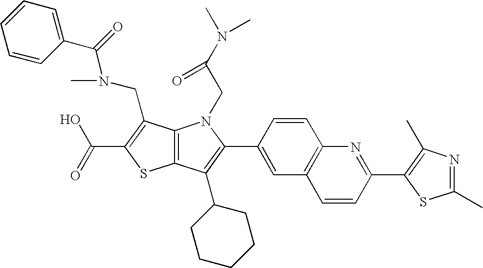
C(C1=C(CN(C(=O)C2=CC=CC=C2)C)C2=C(S1)C(C1CCCCC1)=C(C1=CC3=C(C=C1)N=C(C1=C(C)N=C(C)S1)C=C3)N2CC(N(C)C)=O)(=O)O
